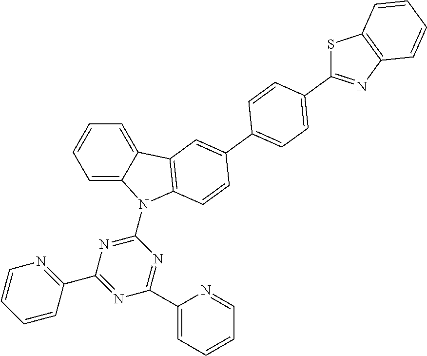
C1=C2C(=CC=C1)C1=C(N2C2=NC(C3=NC=CC=C3)=NC(C3=CC=CC=N3)=N2)C=CC(C2=CC=C(C3=NC4=C(S3)C=CC=C4)C=C2)=C1
